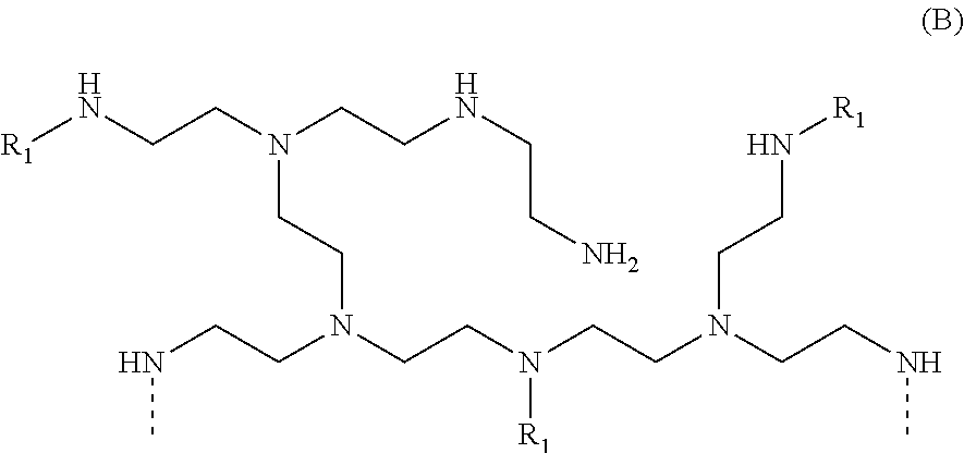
N(CCN(CCNCCN)CCN(CCN([R1])CCN(CCNC)CCN[R1])CCNC)[R1]
